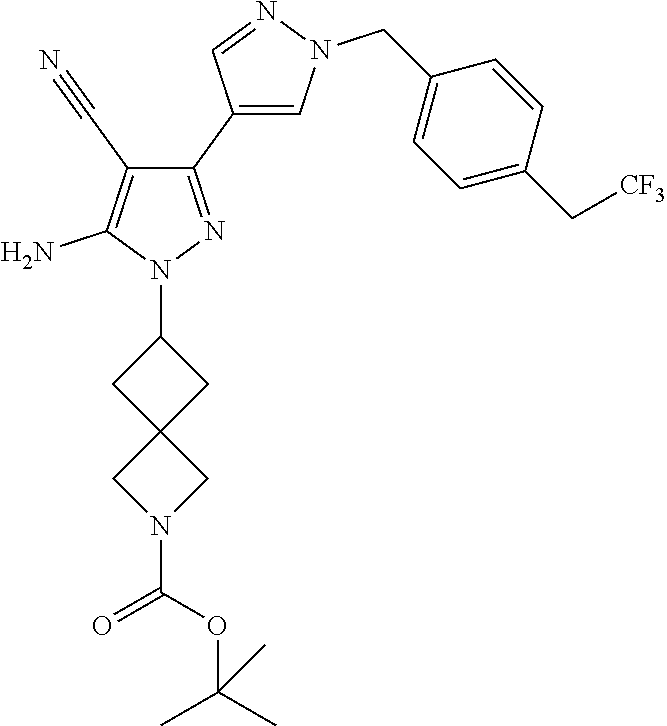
C1C2(CC1N1N=C(C3=CN(CC4=CC=C(C[CF3])C=C4)N=C3)C(C#N)=C1N)CN(C(=O)OC(C)(C)C)C2
